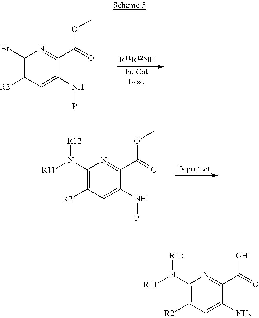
C1(Br)=C([R2])C=C(NP)C(C(=O)OC)=N1.[Pd Catbase].C1(N([R11])[R12])=C([R2])C=C(NP)C(C(=O)OC)=N1.C1(N([R11])[R12])=C([R2])C=C(N)C(C(=O)O)=N1
